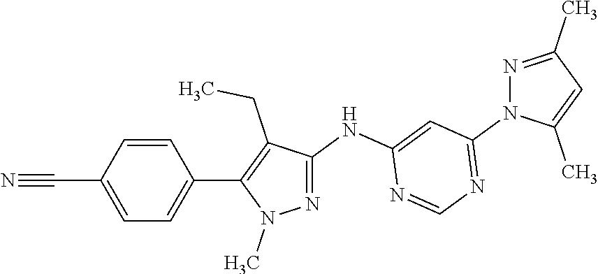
N1=C(NC2=CC(N3C(C)=CC(C)=N3)=NC=N2)C(CC)=C(C2=CC=C(C#N)C=C2)N1C
